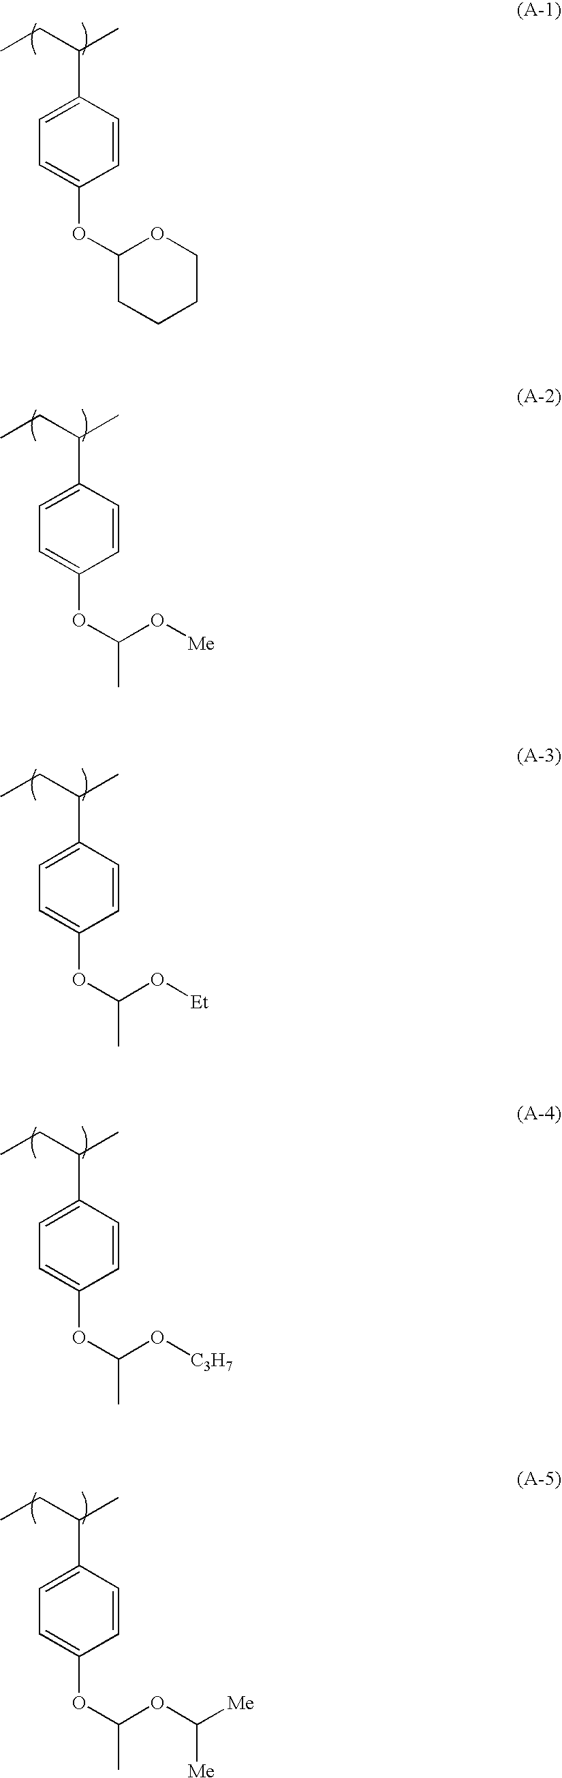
CCC(C)C1=CC=C(OC2CCCCO2)C=C1.CCC(C)C1=CC=C(OC(C)O[Me])C=C1.CCC(C)C1=CC=C(OC(C)O[Et])C=C1.CCC(C)C1=CC=C(OC(C)O[C3H7])C=C1.CCC(C)C1=CC=C(OC(C)OC([Me])[Me])C=C1
